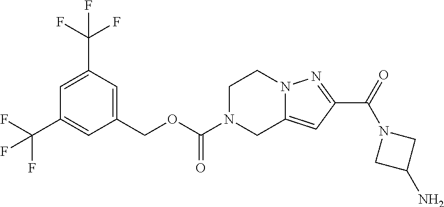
C1(COC(N2CC3=CC(C(=O)N4CC(N)C4)=NN3CC2)=O)=CC(C(F)(F)F)=CC(C(F)(F)F)=C1
